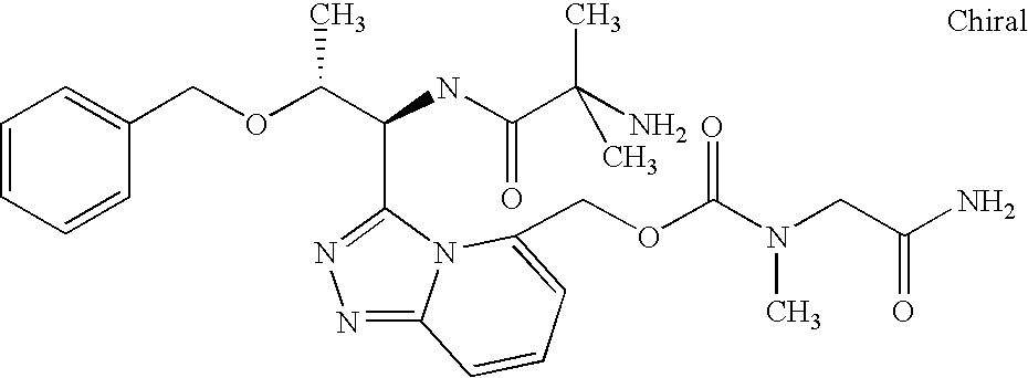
C(C(NC(C(C)(N)C)=O)C1=NN=C2N1C(COC(N(CC(N)=O)C)=O)=CC=C2)(OCC1=CC=CC=C1)C
